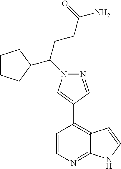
C1=CN=C2C(=C1C1=CN(C(CCC(N)=O)C3CCCC3)N=C1)C=CN2
